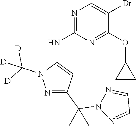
N1(C(C2=NN(C([D])([D])[D])C(NC3=NC=C(Br)C(OC4CC4)=N3)=C2)(C)C)N=CC=N1
